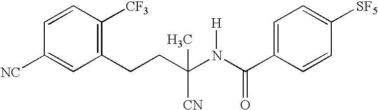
C1(CCC(N(C(C2=CC=C([SF5])C=C2)=O)[H])(C)[CN])=C([CF3])C=CC([NC])=C1
